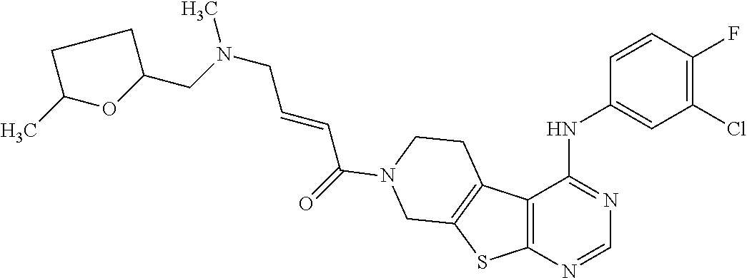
C1(C)OC(CN(CC=CC(=O)N2CCC3=C(SC4=C3C(NC3=CC(Cl)=C(F)C=C3)=NC=N4)C2)C)CC1
